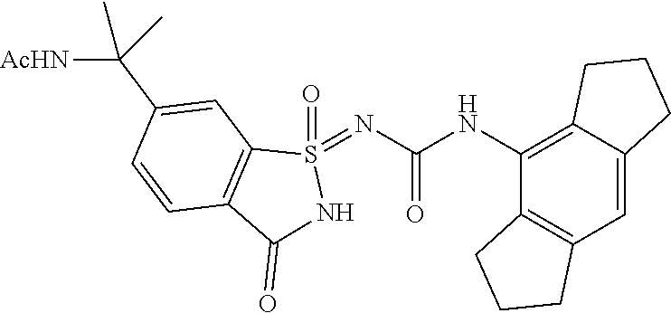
C12=C(C=C3C(=C1NC(=O)N=S1(=O)C4=C(C(=O)N1)C=CC(C([AcHN])(C)C)=C4)CCC3)CCC2
